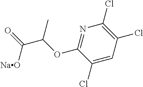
C1(Cl)=CC(Cl)=C(Cl)N=C1OC(C(=O)[NaO])C
